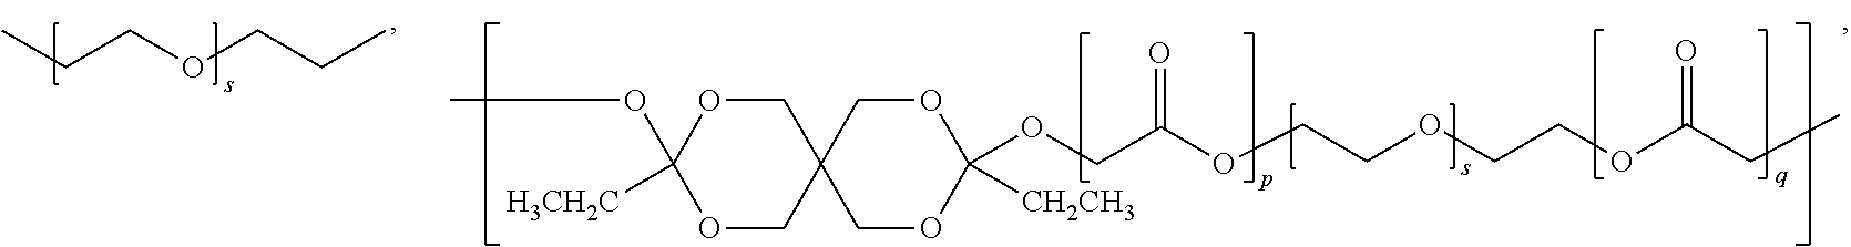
CCCOCCC.C1OC([H3CH2C])(OC)OCC12COC([CH2CH3])(OCC(OCCOCCOC(=O)CC)=O)OC2
